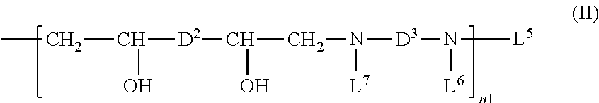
C([D2]C(CN([L7])[D3]N([L6])[L5])O)(CC)O
